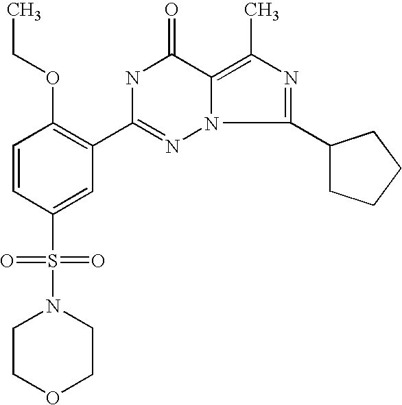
C1=CC(S(=O)(=O)N2CCOCC2)=CC(C2=NN3C(=C(C)N=C3C3CCCC3)C(=O)N2)=C1OCC
